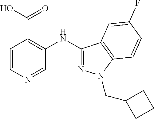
C1=CN=CC(NC2=NN(CC3CCC3)C3=C2C=C(F)C=C3)=C1C(O)=O
